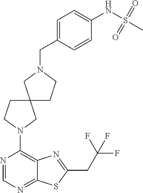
C1(N2CCC3(C2)CCN(CC2=CC=C(NS(=O)(=O)C)C=C2)C3)=C2C(=NC=N1)SC(CC(F)(F)F)=N2
